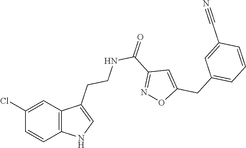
C12=C(C=C(Cl)C=C1)C(CCNC(C1=NOC(CC3=CC=CC(C#N)=C3)=C1)=O)=CN2
